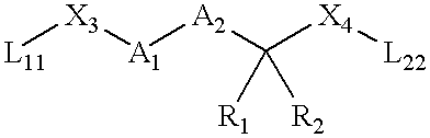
[L11][X3][A1][A2]C([X4][L22])([R1])[R2]
